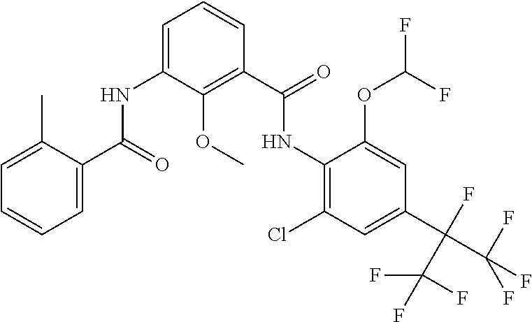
C1=C(C)C(C(=O)NC2=CC=CC(C(=O)NC3=C(Cl)C=C(C(C(F)(F)F)(C(F)(F)F)F)C=C3OC(F)F)=C2OC)=CC=C1
